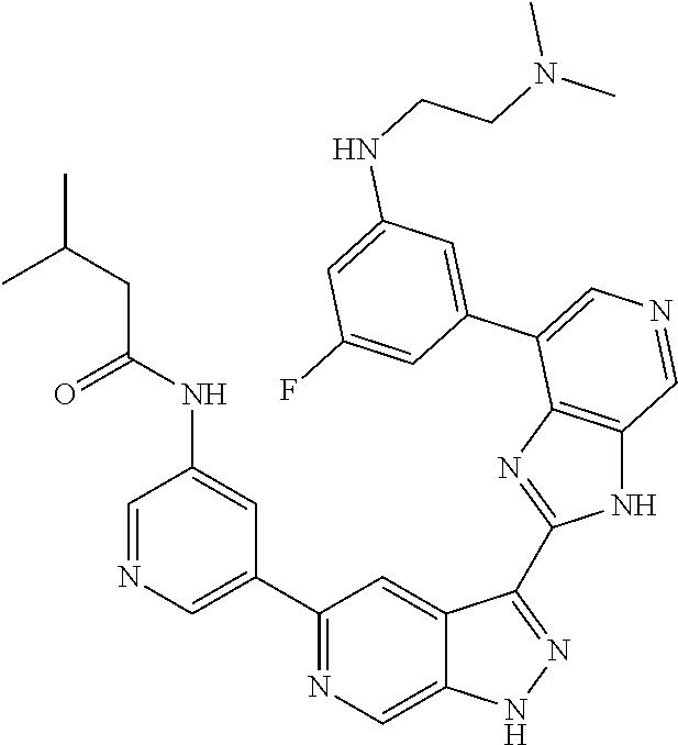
C1(C2=CN=CC(NC(CC(C)C)=O)=C2)=NC=C2C(=C1)C(C1=NC3=C(N1)C=NC=C3C1=CC(NCCN(C)C)=CC(F)=C1)=NN2
